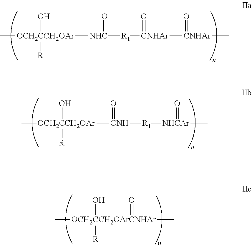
C[OCH2CCH2OAr]([NHC](=O)[R1][CNHAr](=O)[CNHAr](=O)C)(O)[R].C[OCH2CCH2OAr]([CNH]([R1][NHCAr](C)=O)=O)(O)[R].C[OCH2CCH2OArCNHAr](C)(=O)(O)[R]
